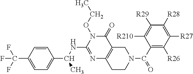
C1(C(F)(F)F)=CC=C(C(NC2=NC3=C(C(=O)N2OCC)CN(C(C2=C([R26])C([R27])=C([R28])C([R29])=C2[R210])=O)CC3)C)C=C1
